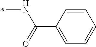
N(C)C(C1=CC=CC=C1)=O
